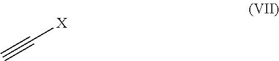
C#C[X]
